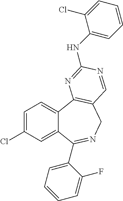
C1=C(Cl)C=C2C(=C1)C1=C(CN=C2C2=CC=CC=C2F)C=NC(NC2=CC=CC=C2Cl)=N1
